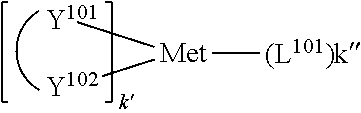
[(L101)k][Met]([Y102])[Y101]
